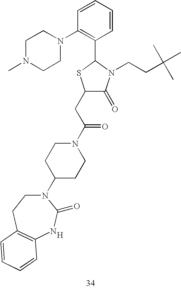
C1(CC(N2CCC(N3CCC4=C(NC3=O)C=CC=C4)CC2)=O)C(=O)N(CCC(C)(C)C)C(C2=C(N3CCN(C)CC3)C=CC=C2)S1.[H]
